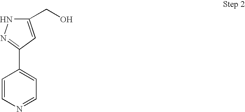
C1(CO)=CC(C2=CC=NC=C2)=NN1
